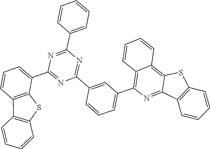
C1(C2=NC(C3=CC=CC=C3)=NC(C3=CC=CC4=C3SC3=C4C=CC=C3)=N2)=CC(C2=C3C=CC=CC3=C3C(=N2)C2=C(S3)C=CC=C2)=CC=C1
